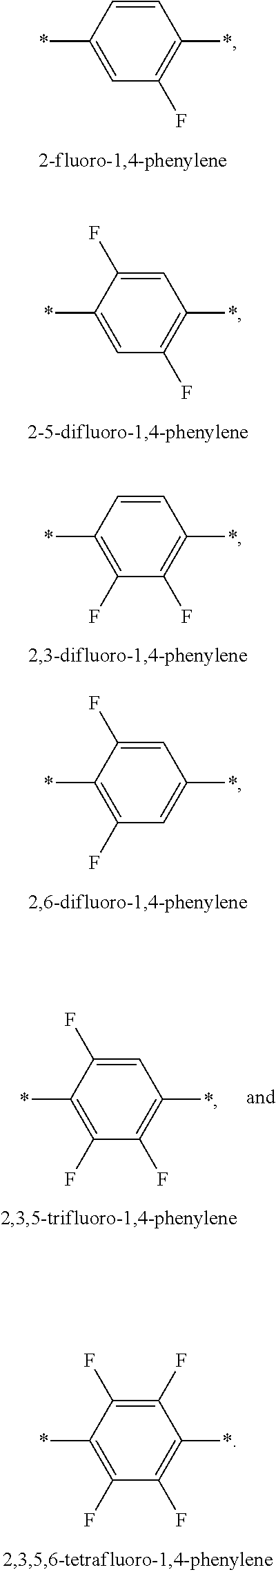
C1=C(*)C=CC(*)=C1F.C1=C(*)C(F)=CC(*)=C1F.C1(F)=C(*)C=CC(*)=C1F.C1(F)=C(*)C(F)=CC(*)=C1.C1(F)=C(*)C(F)=C(F)C(*)=C1F.C1(F)=C(*)C(F)=CC(*)=C1F
